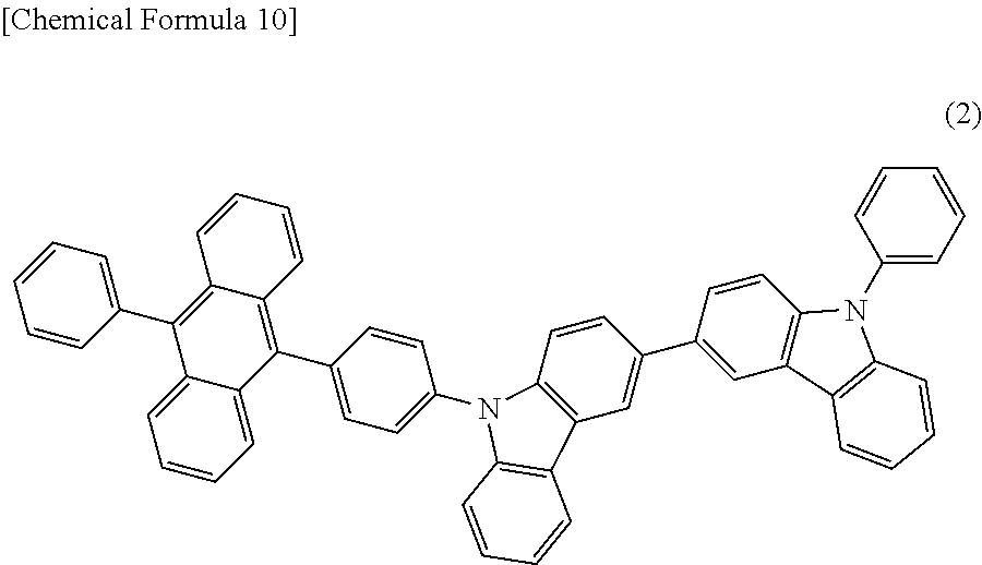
C1(C2=CC3=C(C=C2)N(C2=CC=CC=C2)C2=C3C=CC=C2)=CC2=C(C=C1)N(C1=CC=C(C3=C4C(=C(C5=CC=CC=C5)C5=CC=CC=C53)C=CC=C4)C=C1)C1=C2C=CC=C1
